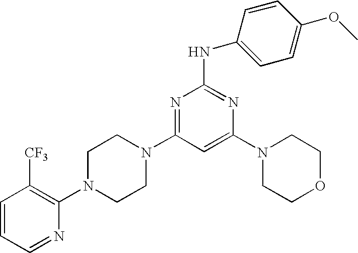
C1=CC=NC(N2CCN(C3=NC(NC4=CC=C(OC)C=C4)=NC(N4CCOCC4)=C3)CC2)=C1[CF3]
